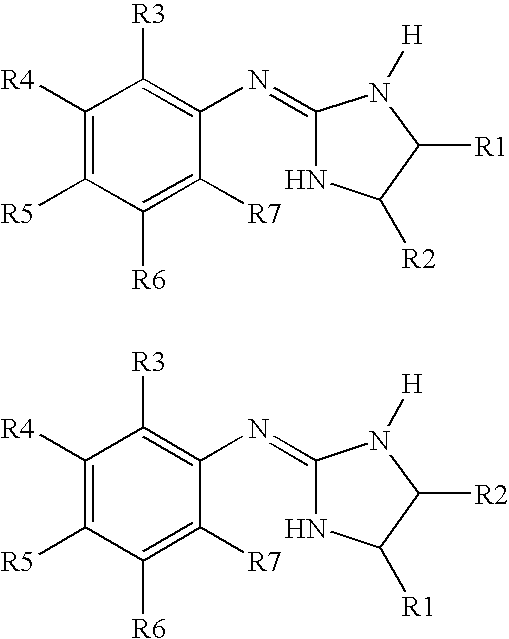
C1([R4])=C([R5])C([R6])=C([R7])C(N=C2NC([R2])C([R1])N2[H])=C1[R3].C1([R4])=C([R5])C([R6])=C([R7])C(N=C2NC([R1])C([R2])N2[H])=C1[R3]
